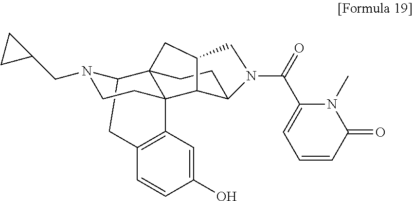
C12CC3=C(C=C(O)C=C3)C3(C14CCC1C3C(C4)CN1C(=O)C1=CC=CC(=O)N1C)CCN2CC1CC1
